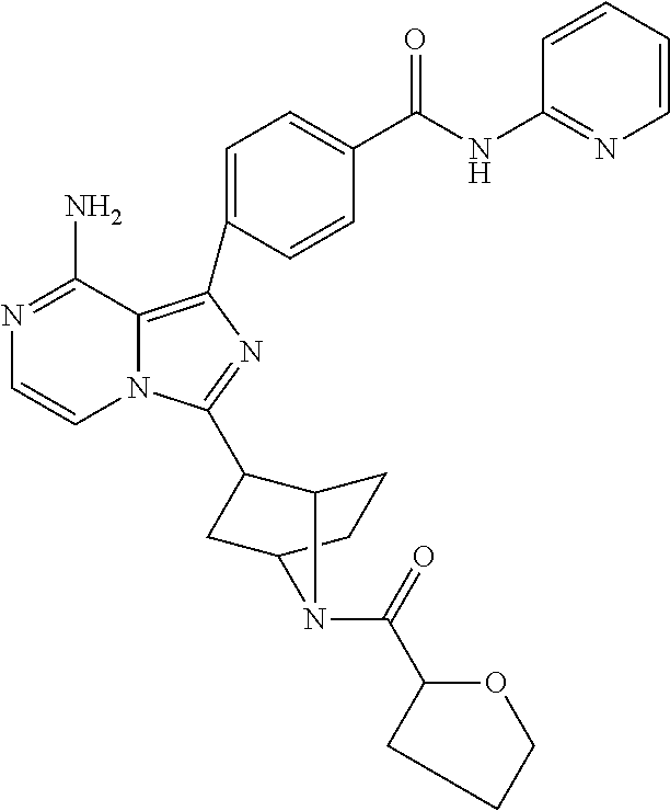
N1=C(N)C2=C(C3=CC=C(C(=O)NC4=NC=CC=C4)C=C3)N=C(C3C4CCC(C3)N4C(=O)C3OCCC3)N2C=C1
